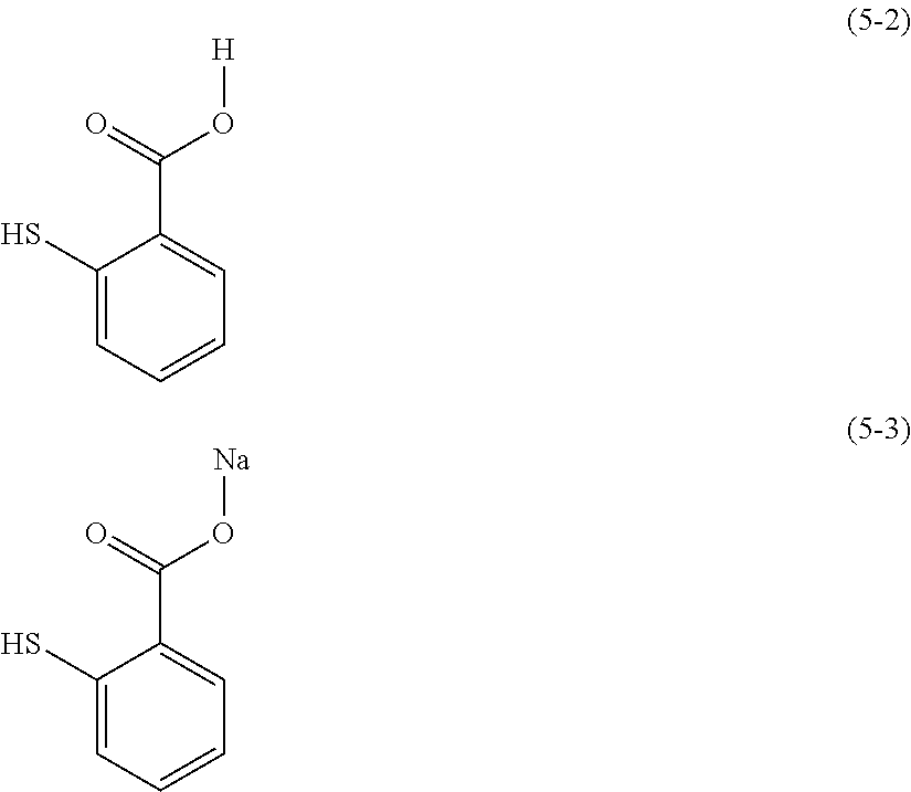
C1(S)=CC=CC=C1C(=O)O[H].C1(S)=CC=CC=C1C(=O)O[Na]
